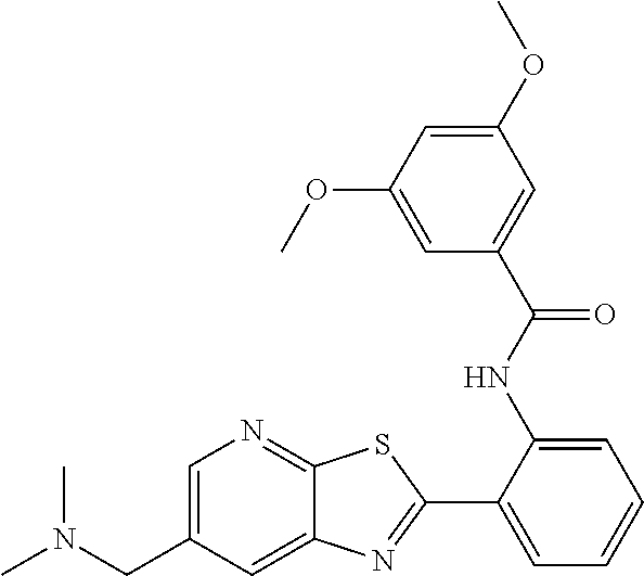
C1=C(CN(C)C)C=C2C(=N1)SC(C1=CC=CC=C1NC(C1=CC(OC)=CC(OC)=C1)=O)=N2
